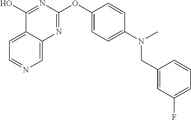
C1(O)=NC(OC2=CC=C(N(C)CC3=CC(F)=CC=C3)C=C2)=NC2=CN=CC=C12
